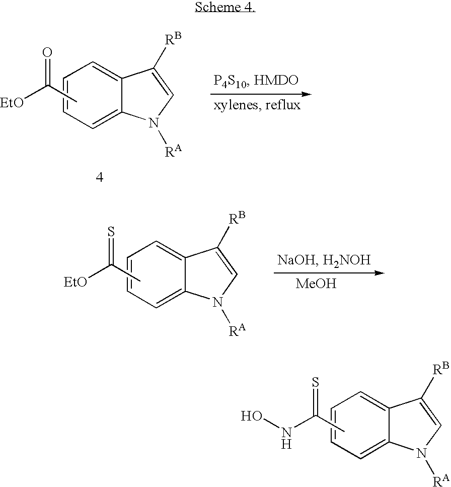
C1=CC=C2C(=C1)C([RB])=CN2[RA].[EtO]C(C)=O.C1=CC=C2C(=C1)C([RB])=CN2[RA].[EtO]C(C)=S.[MeOH].C1=CC=C2C(=C1)C([RB])=CN2[RA].N(C(C)=S)O
